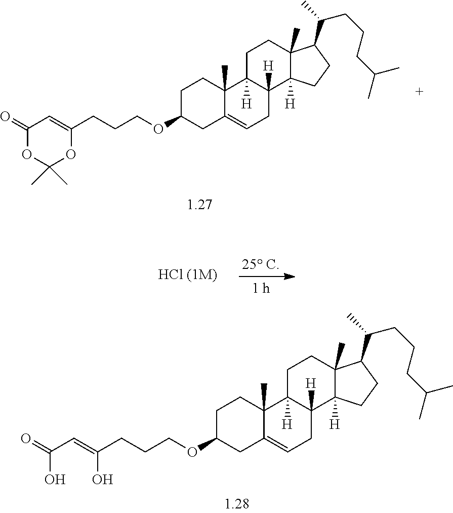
C1C2([H])C([H])(C3([H])C(C)(C1)C(C(CCCC(C)C)C)CC3)CC=C1C2(C)CCC(OCCCC(O)=CC(O)=O)C1.C1C2([H])C([H])(C3([H])C(C)(C1)C(C(CCCC(C)C)C)CC3)CC=C1C2(C)CCC(OCCCC2=CC(=O)OC(C)(C)O2)C1
